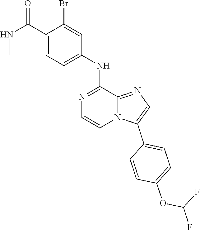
C(OC1=CC=C(C2=CN=C3N2C=CN=C3NC2=CC=C(C(NC)=O)C(Br)=C2)C=C1)(F)F
